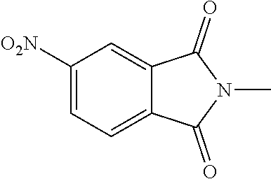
C1([O2N])=CC=C2C(=C1)C(=O)N(C)C2=O
